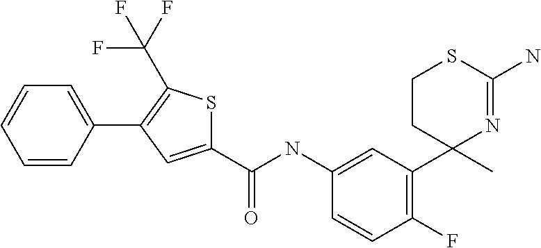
C1(C(NC2=CC(C3(C)N=C(N)SCC3)=C(F)C=C2)=O)=CC(C2=CC=CC=C2)=C(C(F)(F)F)S1
